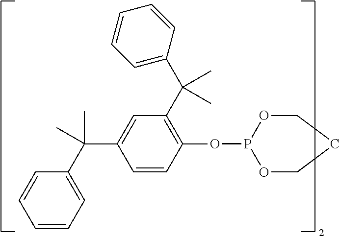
C1=CC=C(C(C)(C2=CC(C(C3=CC=CC=C3)(C)C)=C(OP3OCCCO3)C=C2)C)C=C1
